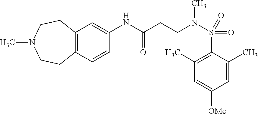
C1(NC(=O)CCN(S(C2=C(C)C=C([OMe])C=C2C)(=O)=O)C)=CC2=C(C=C1)CCN(C)CC2
